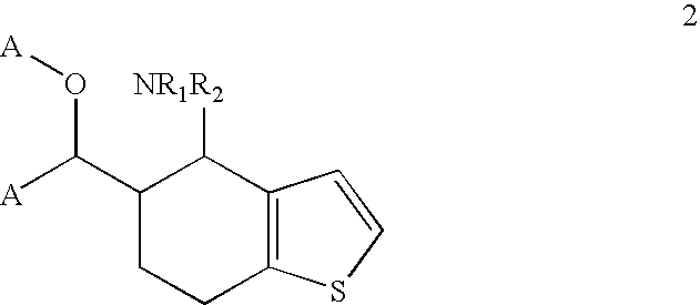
C1(C(O[A])[A])CCC2=C(C1[NR1R2])C=CS2
